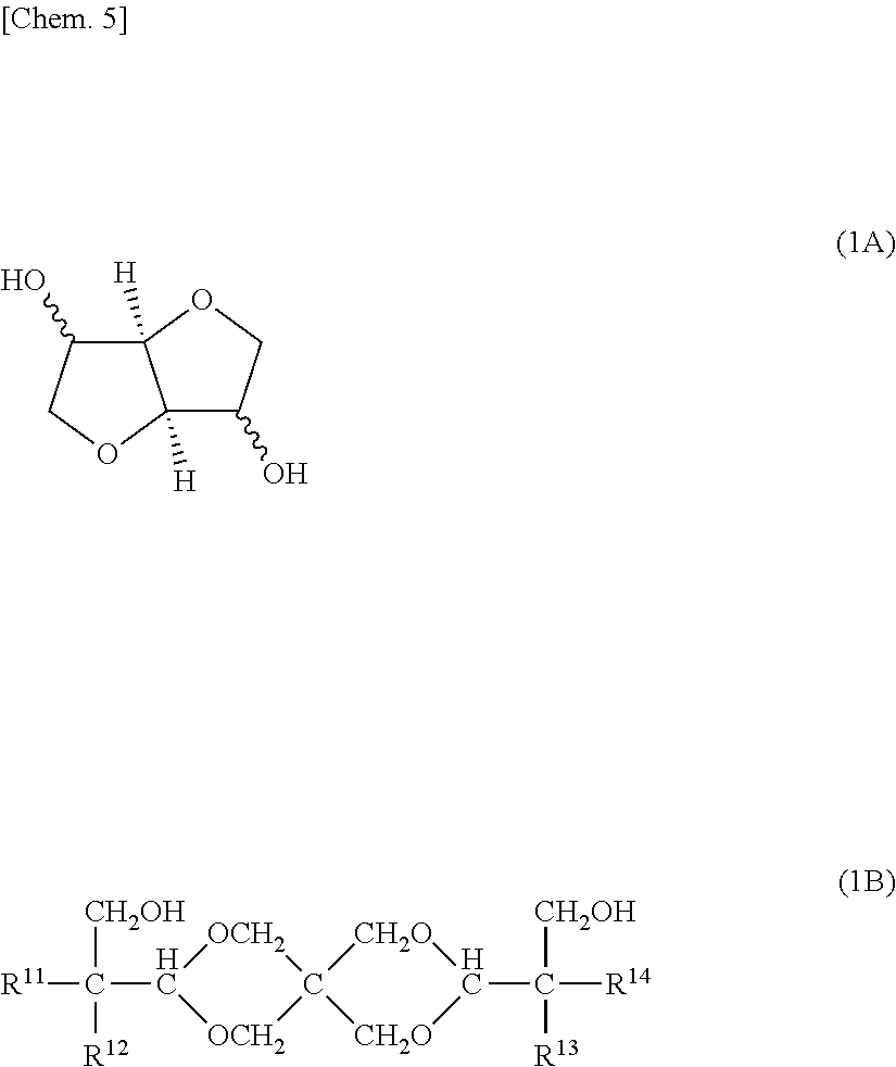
C12([H])C(O)COC1([H])C(O)CO2.[R11]C([CH2OH])([R12])C1[OCH2]C2([OCH2]1)[CH2O]C(C([CH2OH])([R13])[R14])[CH2O]2
